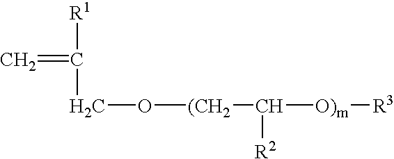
C=C([R1])CO[(CH2]C([R2])[O)m][R3]
